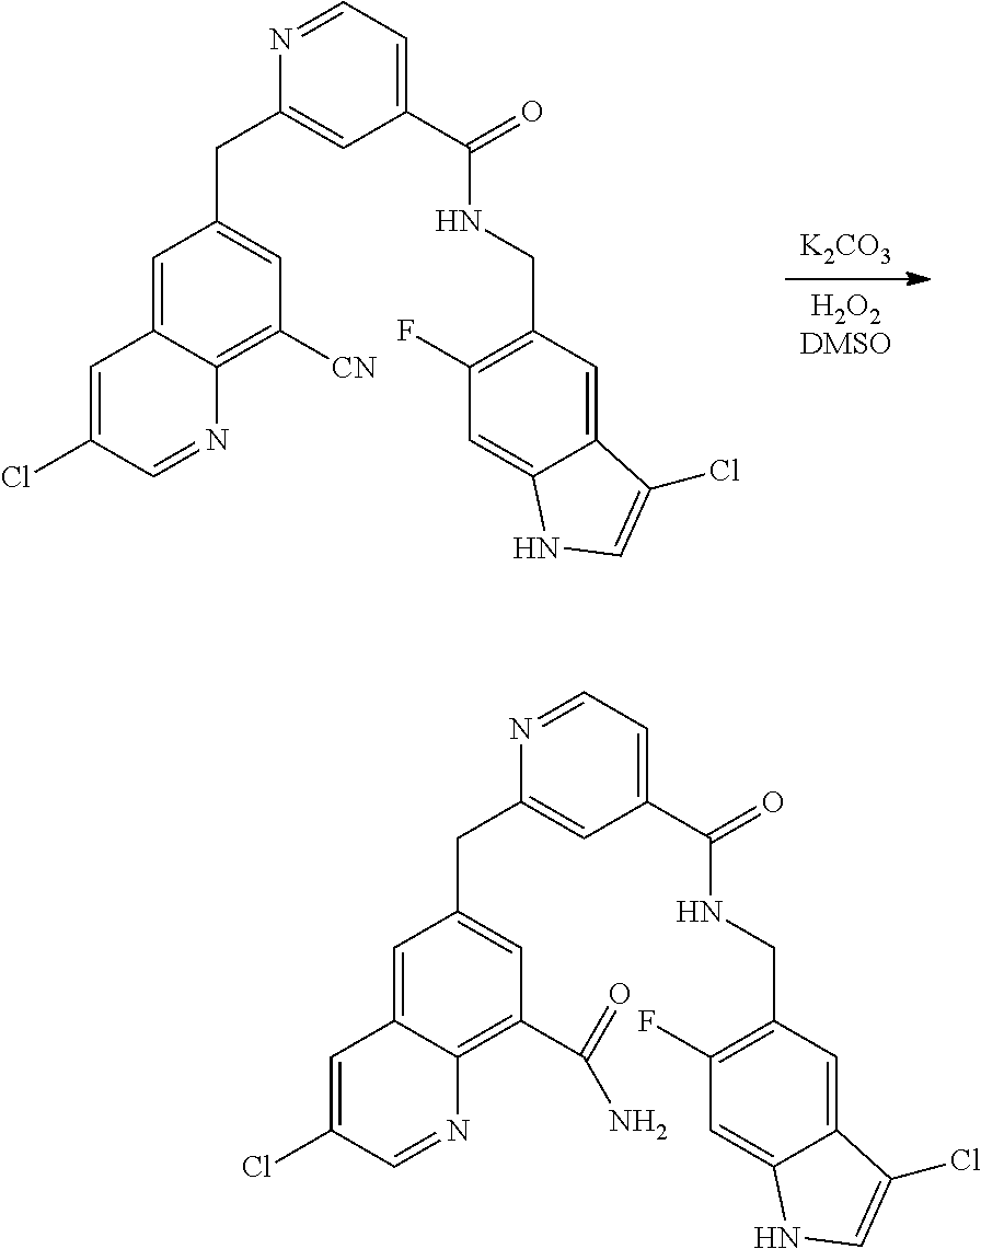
C1=C2C(=C(C(=O)N)C=C1CC1=CC(C(=O)NCC3=C(F)C=C4C(=C3)C(Cl)=CN4)=CC=N1)N=CC(Cl)=C2.C1=C2C(=C([CN])C=C1CC1=CC(C(=O)NCC3=C(F)C=C4C(=C3)C(Cl)=CN4)=CC=N1)N=CC(Cl)=C2.[H2O2DMSO].[K2CO3]
